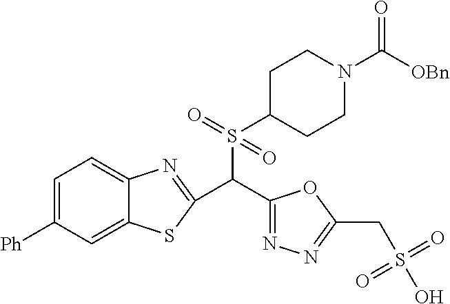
C1=C([Ph])C=C2C(=C1)N=C(C(C1=NN=C(CS(O)(=O)=O)O1)S(=O)(C1CCN(C([OBn])=O)CC1)=O)S2
